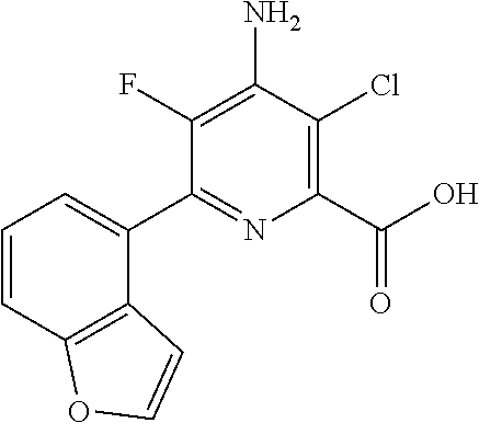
C1(C2=CC=CC3=C2C=CO3)=NC(C(=O)O)=C(Cl)C(N)=C1F
